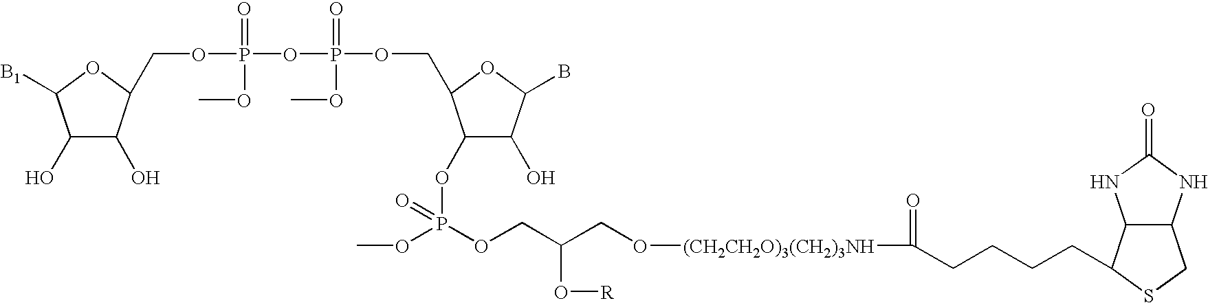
C12C(NC(=O)N1)CSC2CCCCC([(CH2CH2O)3(CH2)3NH]OCC(COP(OC)(OC1C(O)C(B)OC1COP(=O)(OP(=O)(OC)OCC1C(O)C(O)C([B1])O1)OC)=O)O[R])=O
